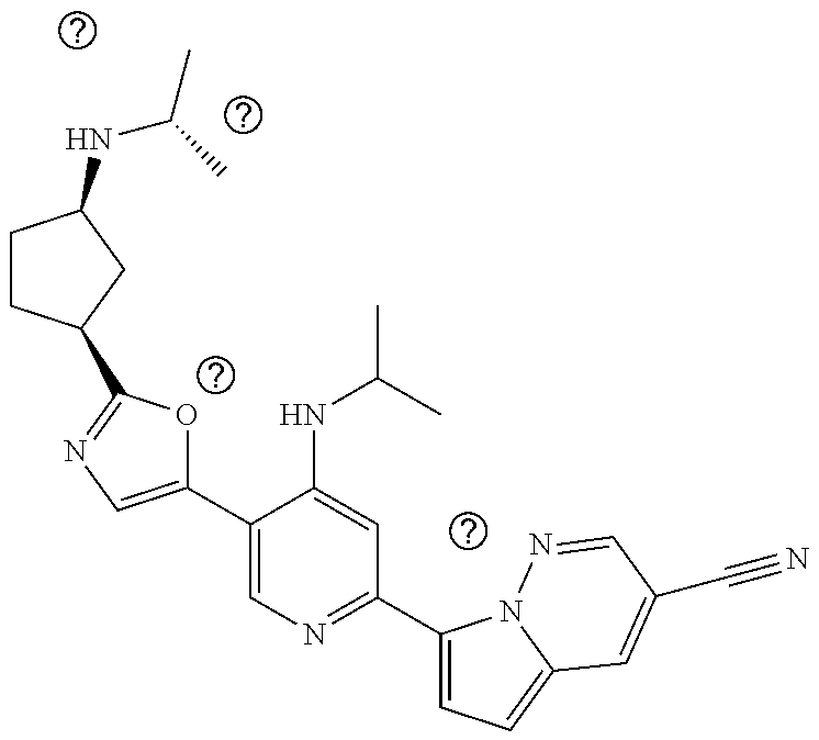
C1(C2=CN=C(C3=CC=C4N3N=CC(C#N)=C4)C=C2NC(C)C)=CN=C(C2CCC(NC(C)C)C2)O1
